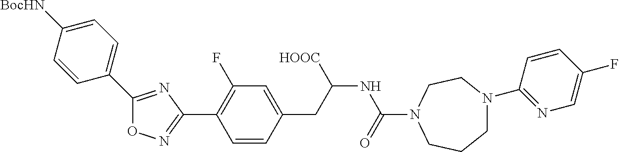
O1N=C(C2=C(F)C=C(CC(NC(=O)N3CCN(C4=NC=C(F)C=C4)CCC3)[HOOC])C=C2)N=C1C1=CC=C([BocHN])C=C1
